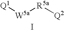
[Q1][W5a][R5a][Q2].I
